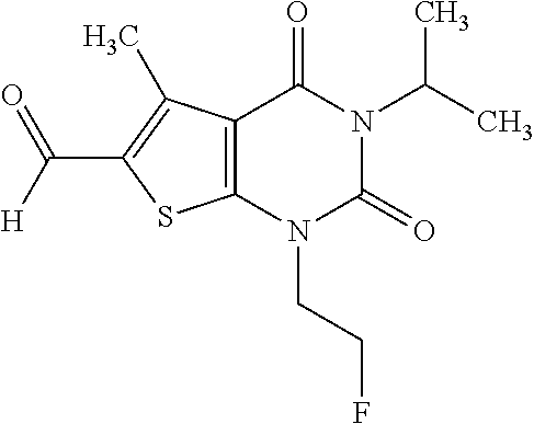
C12=C(N(CCF)C(=O)N(C(C)C)C1=O)SC(C(=O)[H])=C2C
